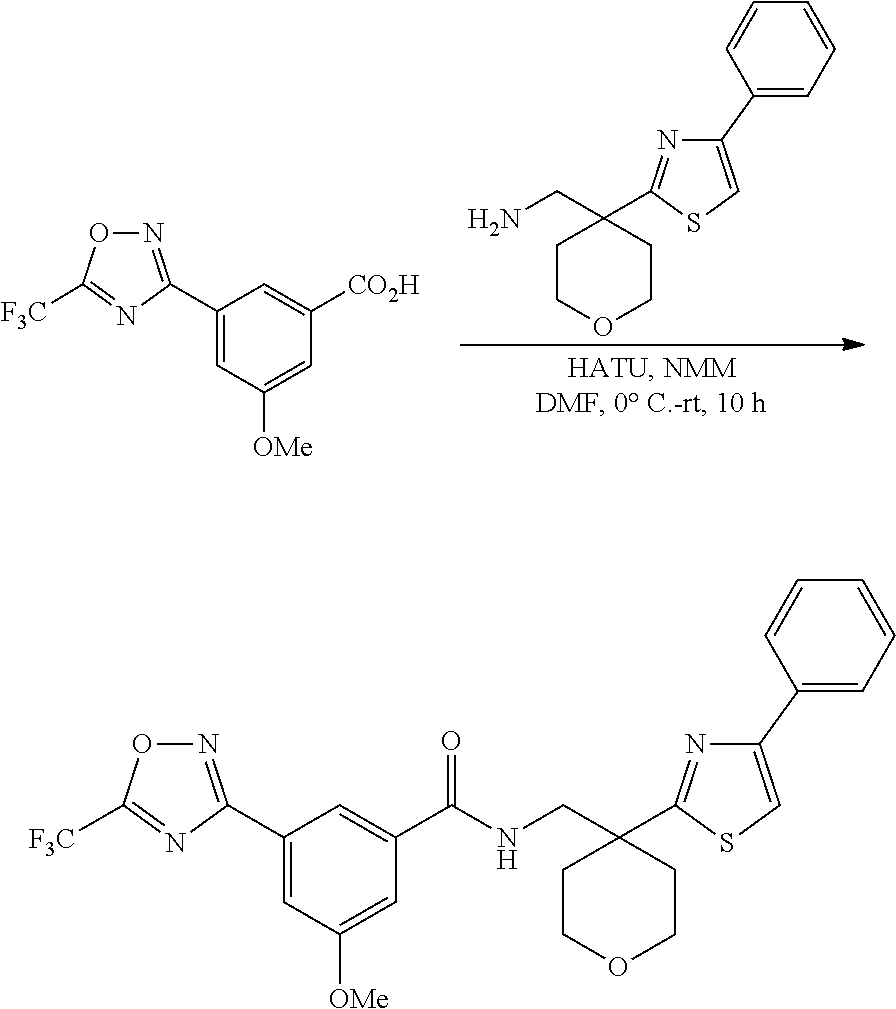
C1COCCC1(CN)C1=NC(C2=CC=CC=C2)=CS1.C1(C2=NOC([F3C])=N2)=CC([OMe])=CC([CO2H])=C1.C1COCCC1(CNC(C1=CC(C2=NOC([F3C])=N2)=CC([OMe])=C1)=O)C1=NC(C2=CC=CC=C2)=CS1
